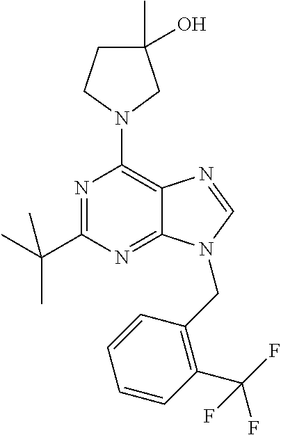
N1=C(C(C)(C)C)N=C2C(=C1N1CC(C)(O)CC1)N=CN2CC1=C(C(F)(F)F)C=CC=C1
